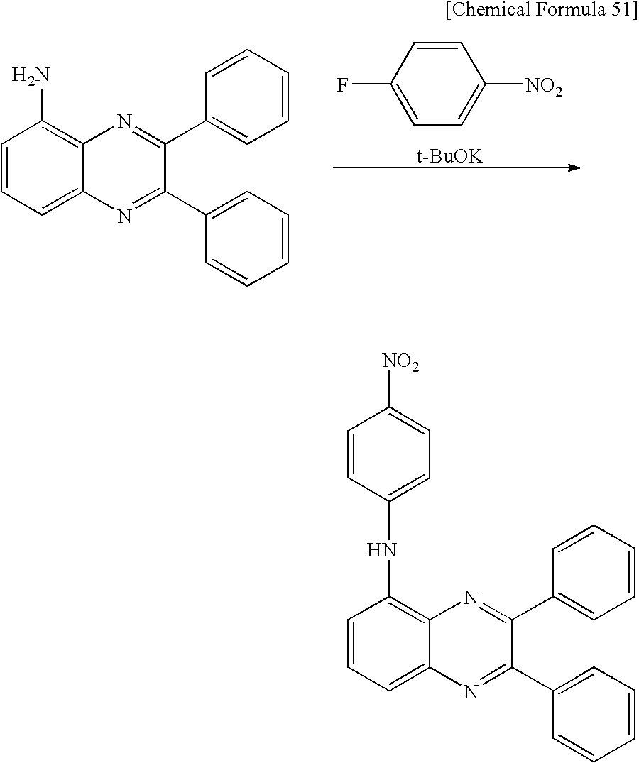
C1=CC=C2C(=C1N)N=C(C1=CC=CC=C1)C(C1=CC=CC=C1)=N2.C1=CC(F)=CC=C1[NO2].[t-BuOK].C1=CC=C2C(=C1NC1=CC=C([NO2])C=C1)N=C(C1=CC=CC=C1)C(C1=CC=CC=C1)=N2
